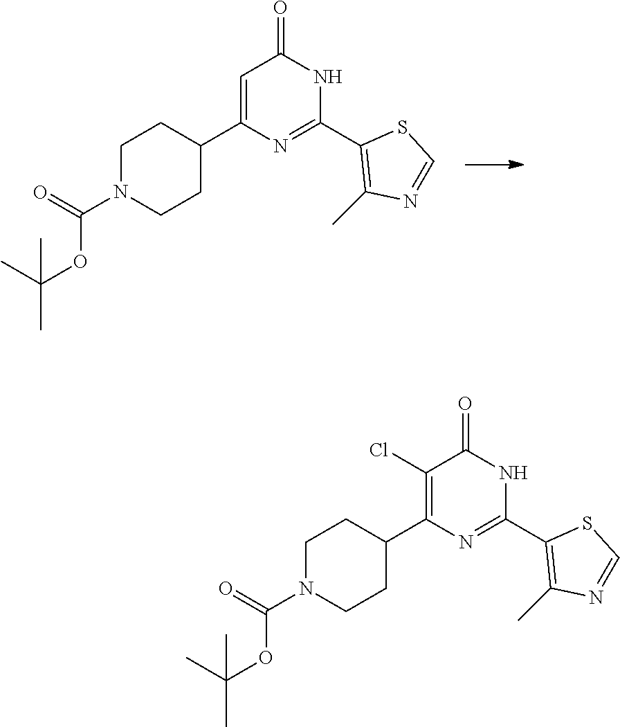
C1N(C(=O)OC(C)(C)C)CCC(C2=CC(=O)NC(C3=C(C)N=CS3)=N2)C1.C1N(C(=O)OC(C)(C)C)CCC(C2=C(Cl)C(=O)NC(C3=C(C)N=CS3)=N2)C1
